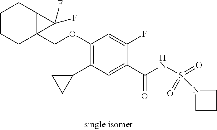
C1(C2CC2)=C(OCC23C(CCCC2)C3(F)F)C=C(F)C(C(NS(N2CCC2)(=O)=O)=O)=C1
